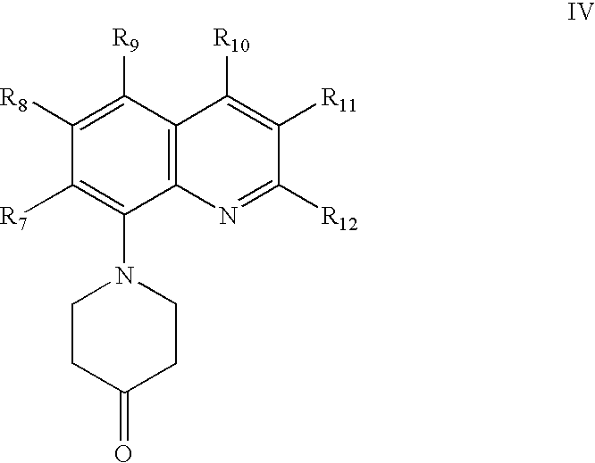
C1([R7])=C(N2CCC(=O)CC2)C2=C(C([R9])=C1[R8])C([R10])=C([R11])C([R12])=N2
